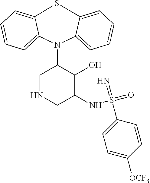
S1C2=CC=CC=C2N(C2CNCC(NS(=O)(=N)C3=CC=C([OCF3])C=C3)C2O)C2=CC=CC=C12
